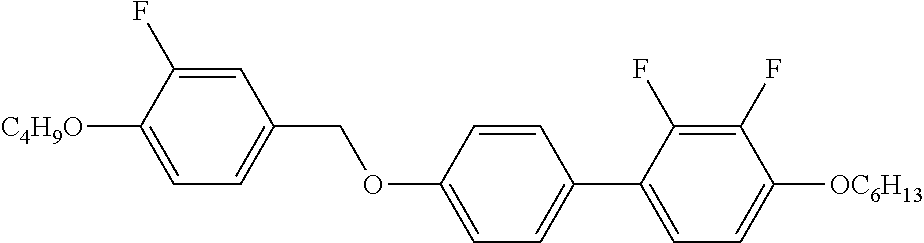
C1=C(F)C([C4H9O])=CC=C1COC1=CC=C(C2=CC=C([OC6H13])C(F)=C2F)C=C1
